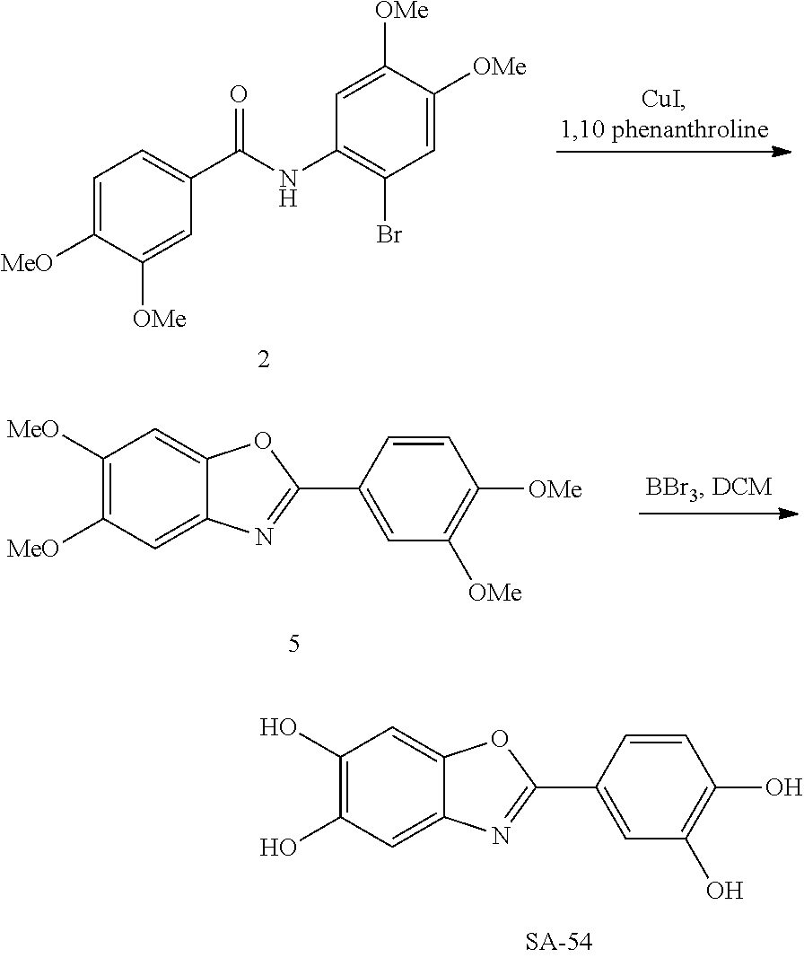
C1=C([MeO])C([OMe])=CC(C(NC2=C(Br)C=C([OMe])C([OMe])=C2)=O)=C1.C1(O)=C(O)C=C2C(=C1)OC(C1=CC(O)=C(O)C=C1)=N2.C1([MeO])=C([MeO])C=C2C(=C1)OC(C1=CC([OMe])=C([OMe])C=C1)=N2
